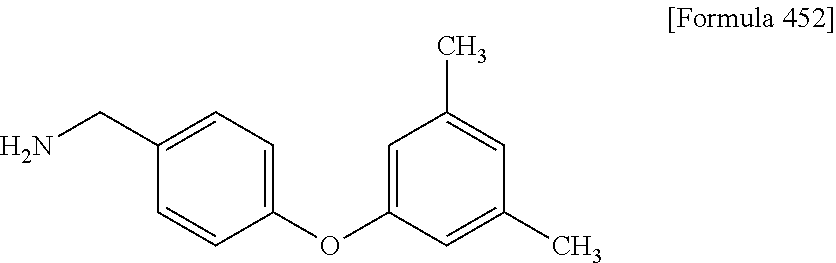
C1(CN)=CC=C(OC2=CC(C)=CC(C)=C2)C=C1
